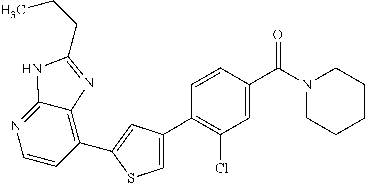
C1(C2=CC(C3=C(Cl)C=C(C(N4CCCCC4)=O)C=C3)=CS2)=C2C(=NC=C1)NC(CCC)=N2
